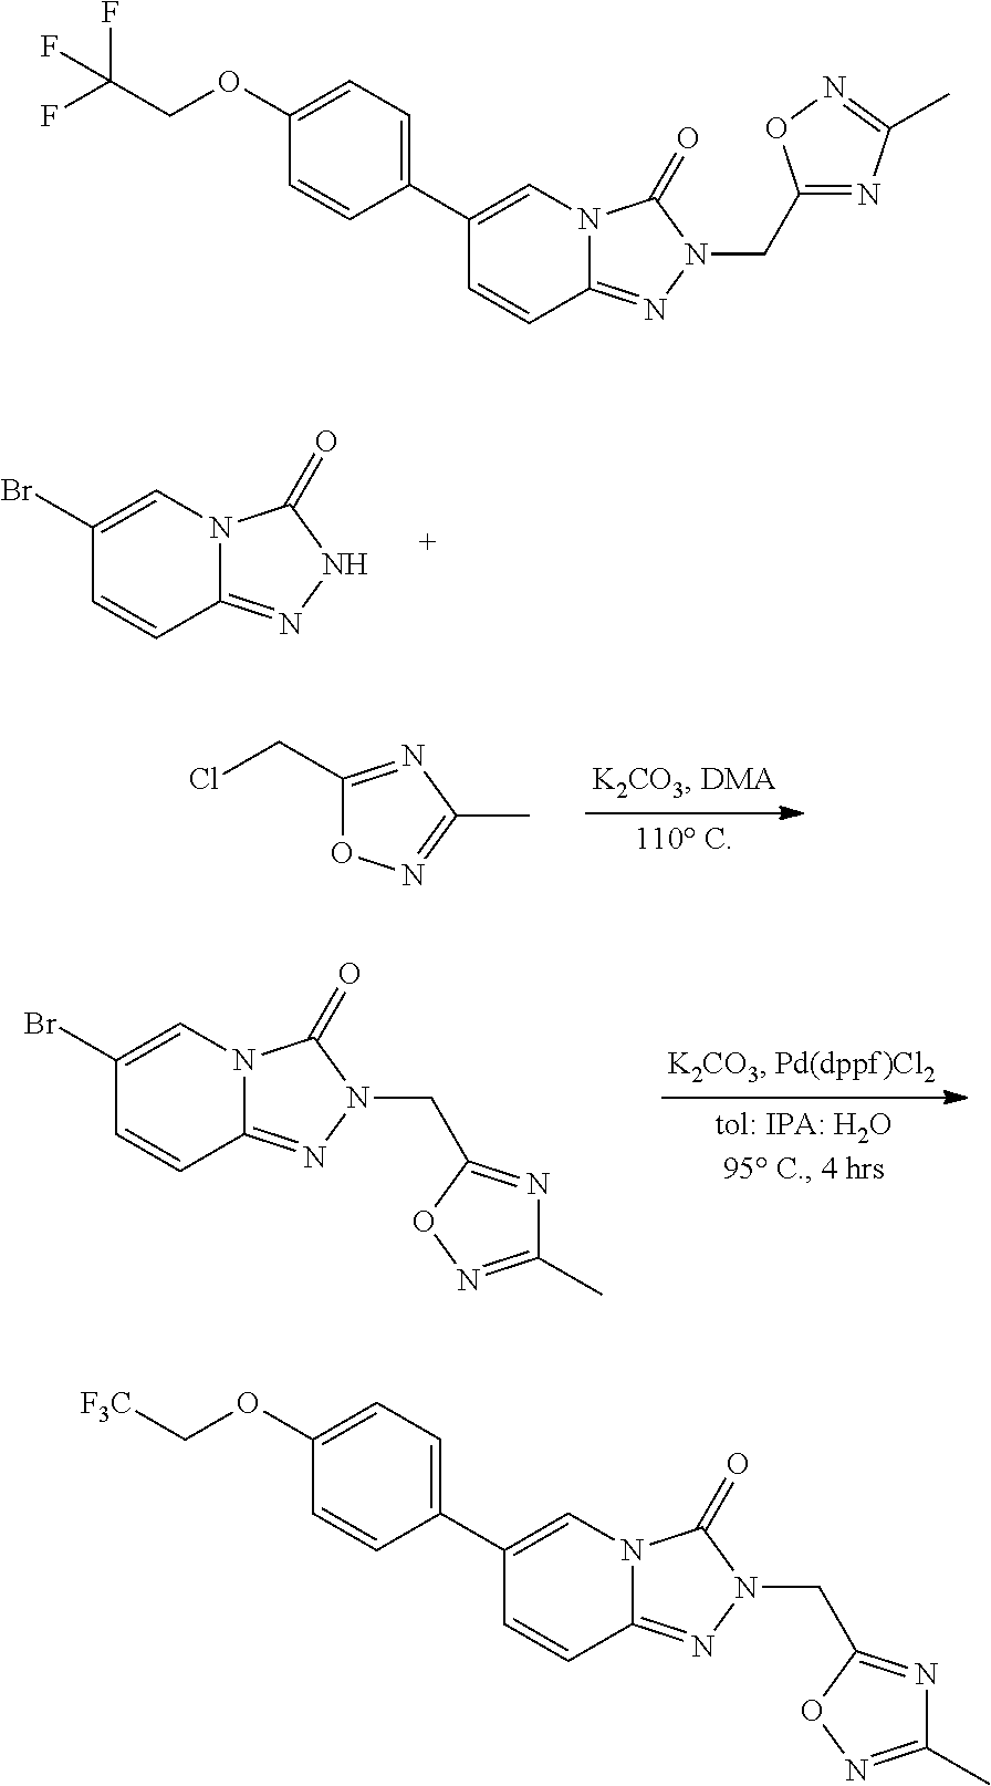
C1(Br)=CN2C(=NNC2=O)C=C1.C1(CCl)=NC(C)=NO1.C1(Br)=CN2C(=NN(CC3=NC(C)=NO3)C2=O)C=C1.C1(C2=CC=C(OCC(F)(F)F)C=C2)=CN2C(=NN(CC3=NC(C)=NO3)C2=O)C=C1.C1(C2=CC=C(OC[F3C])C=C2)=CN2C(=NN(CC3=NC(C)=NO3)C2=O)C=C1
